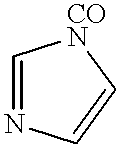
C1=NC=C[CON]1
